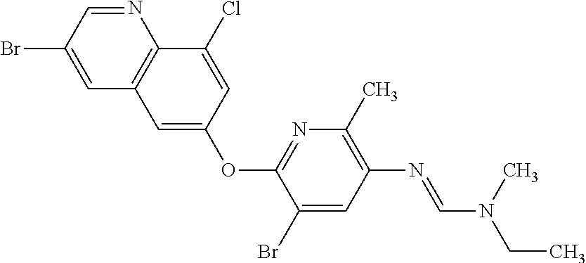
N1=C(OC2=CC3=C(N=CC(Br)=C3)C(Cl)=C2)C(Br)=CC(N=CN(C)CC)=C1C
